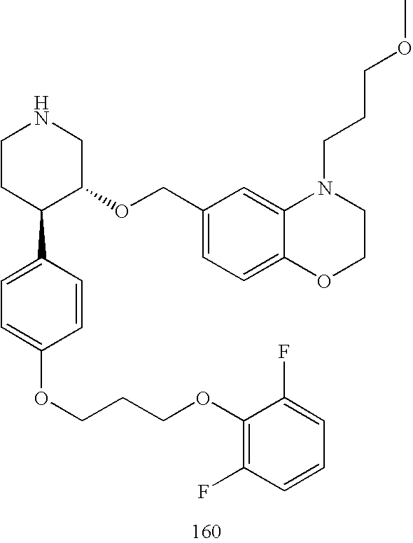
C1CC(C2=CC=C(OCCCOC3=C(F)C=CC=C3F)C=C2)C(OCC2=CC=C3C(=C2)N(CCCOC)CCO3)CN1
